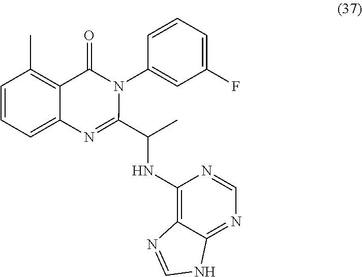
C1=CC=C2C(=C1C)C(=O)N(C1=CC(F)=CC=C1)C(C(C)NC1=C3C(=NC=N1)NC=N3)=N2
